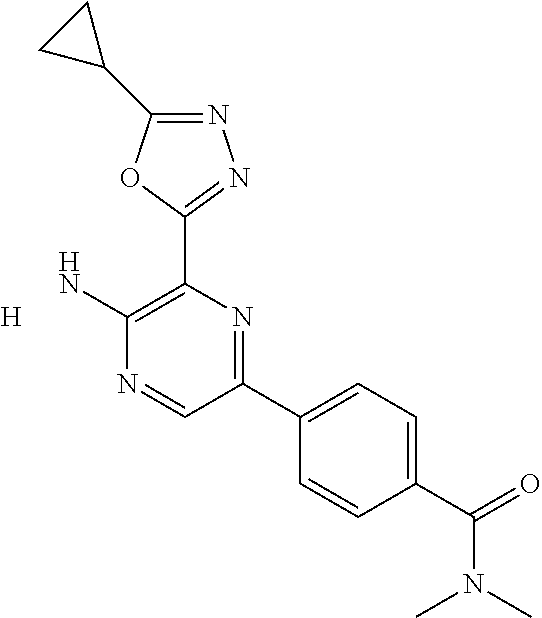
N1=C(C2CC2)OC(C2=C(N)N=CC(C3=CC=C(C(=O)N(C)C)C=C3)=N2)=N1.[H]
